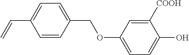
C1=CC(COC2=CC=C(O)C([COOH])=C2)=CC=C1C=C
